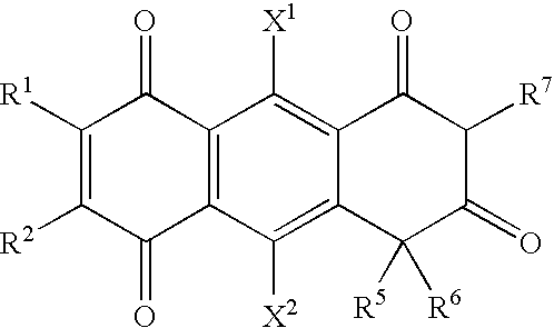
C12=C(C([X2])=C3C(=C1[X1])C(=O)C([R7])C(=O)C3([R5])[R6])C(=O)C([R2])=C([R1])C2=O
